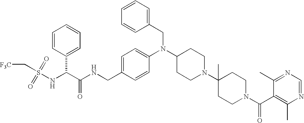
C(C1=CC=C(N(C2CCN(C3(C)CCN(C(C4=C(C)N=CN=C4C)=O)CC3)CC2)CC2=CC=CC=C2)C=C1)NC(C(NS(C[F3C])(=O)=O)C1=CC=CC=C1)=O
